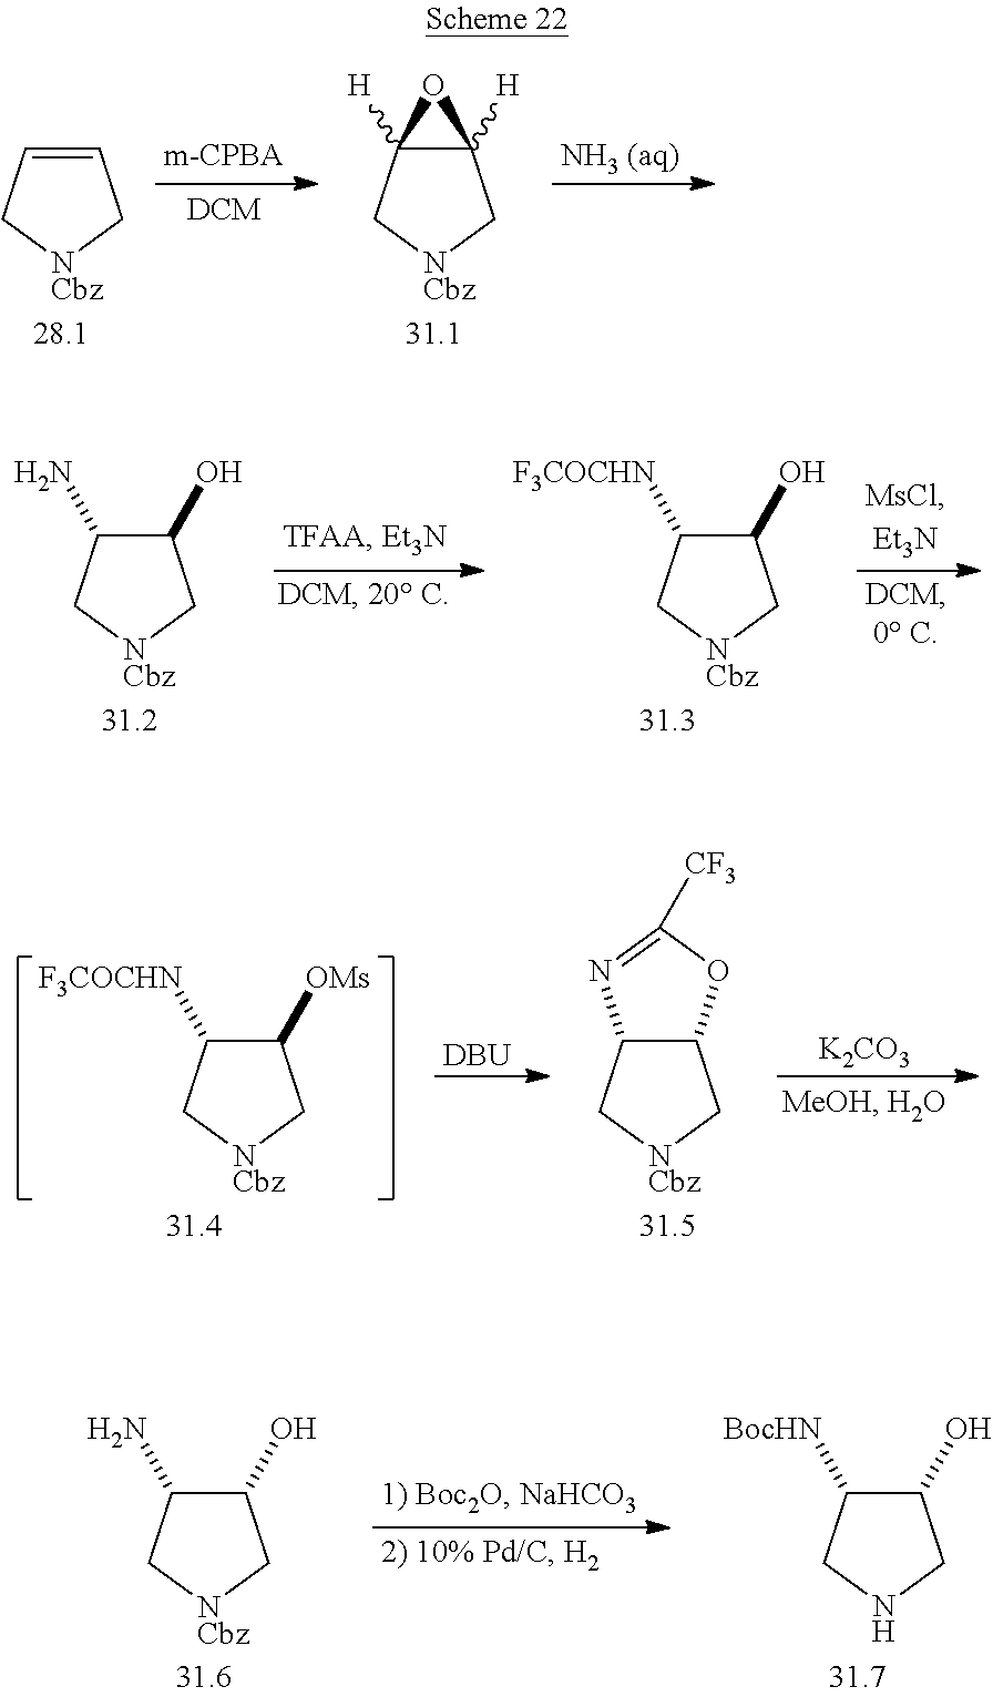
C12([H])C([H])(C[NCbz]C1)O2.C1=CC[NCbz]C1.C1(O)C(N)C[NCbz]C1.C1(O)C([F3COCHN])C[NCbz]C1.C1([OMs])C([F3COCHN])C[NCbz]C1.[K2CO3].C12C(C[NCbz]C1)N=C([CF3])O2.[DBU].C1(O)C(N)C[NCbz]C1.C1(O)C([BocHN])CNC1
